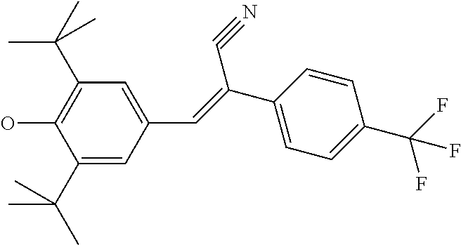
C1(C(C)(C)C)=CC(C=C(C2=CC=C(C(F)(F)F)C=C2)C#N)=CC(C(C)(C)C)=C1O
